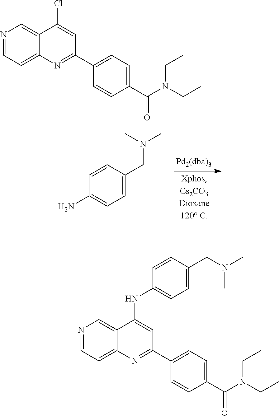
N1=CC=C2C(=C1)C(Cl)=CC(C1=CC=C(C(N(CC)CC)=O)C=C1)=N2.C1=CC(CN(C)C)=CC=C1N.N1=CC=C2C(=C1)C(NC1=CC=C(CN(C)C)C=C1)=CC(C1=CC=C(C(N(CC)CC)=O)C=C1)=N2
